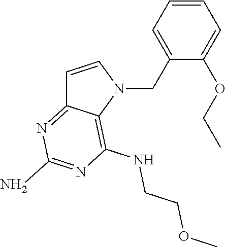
C1=CN(CC2=CC=CC=C2OCC)C2=C(NCCOC)N=C(N)N=C12
